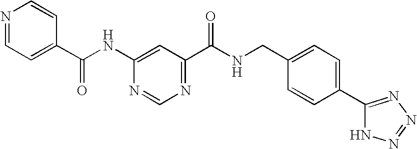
C1(C(NC2=CC(C(NCC3=CC=C(C4=NN=NN4)C=C3)=O)=NC=N2)=O)=CC=NC=C1
